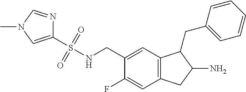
C1(S(NCC2=CC3=C(C=C2F)CC(N)C3CC2=CC=CC=C2)(=O)=O)=CN(C)C=N1
